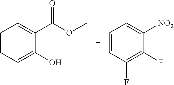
C1=CC=C([NO2])C(F)=C1F.C1=CC=C(C(=O)OC)C(O)=C1
